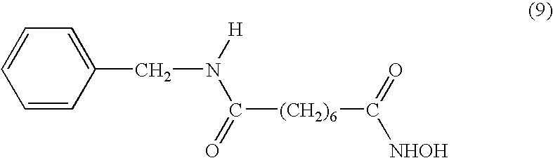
C1=CC(CN([H])C(=O)[(CH2)6]C([NHOH])=O)=CC=C1
